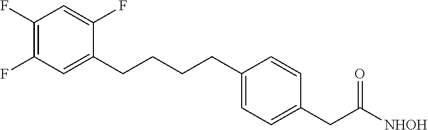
C1(F)=C(F)C=C(CCCCC2=CC=C(CC([NHOH])=O)C=C2)C(F)=C1
